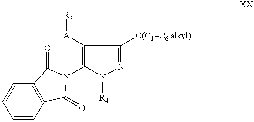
[R4]N1N=C([O(C1C6 alkyl)])C([A][R3])=C1N1C(=O)C2=C(C=CC=C2)C1=O
